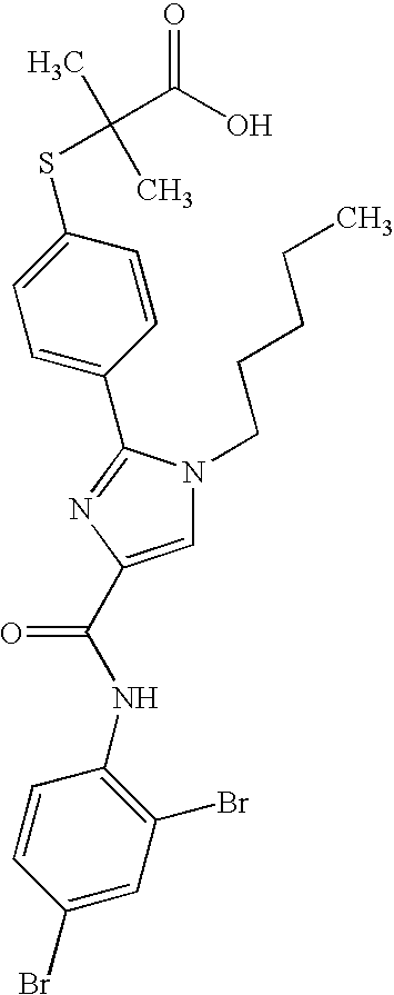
C1(C2=NC(C(NC3=C(Br)C=C(Br)C=C3)=O)=CN2CCCCC)=CC=C(SC(C)(C)C(O)=O)C=C1
